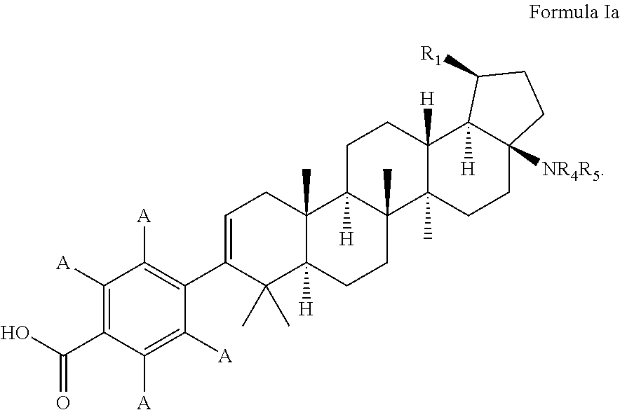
C1=C(C2=C([A])C([A])=C(C(O)=O)C([A])=C2[A])C(C)(C)C2([H])C(C)(C1)C1([H])C(C)(CC2)C2(C)C([H])(CC1)C1([H])C([NR4R5])(CC2)CCC1[R1]
